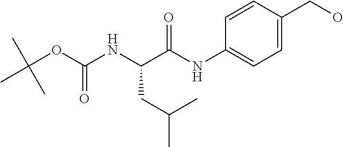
C(OC(NC(C(NC1=CC=C(CO)C=C1)=O)CC(C)C)=O)(C)(C)C
